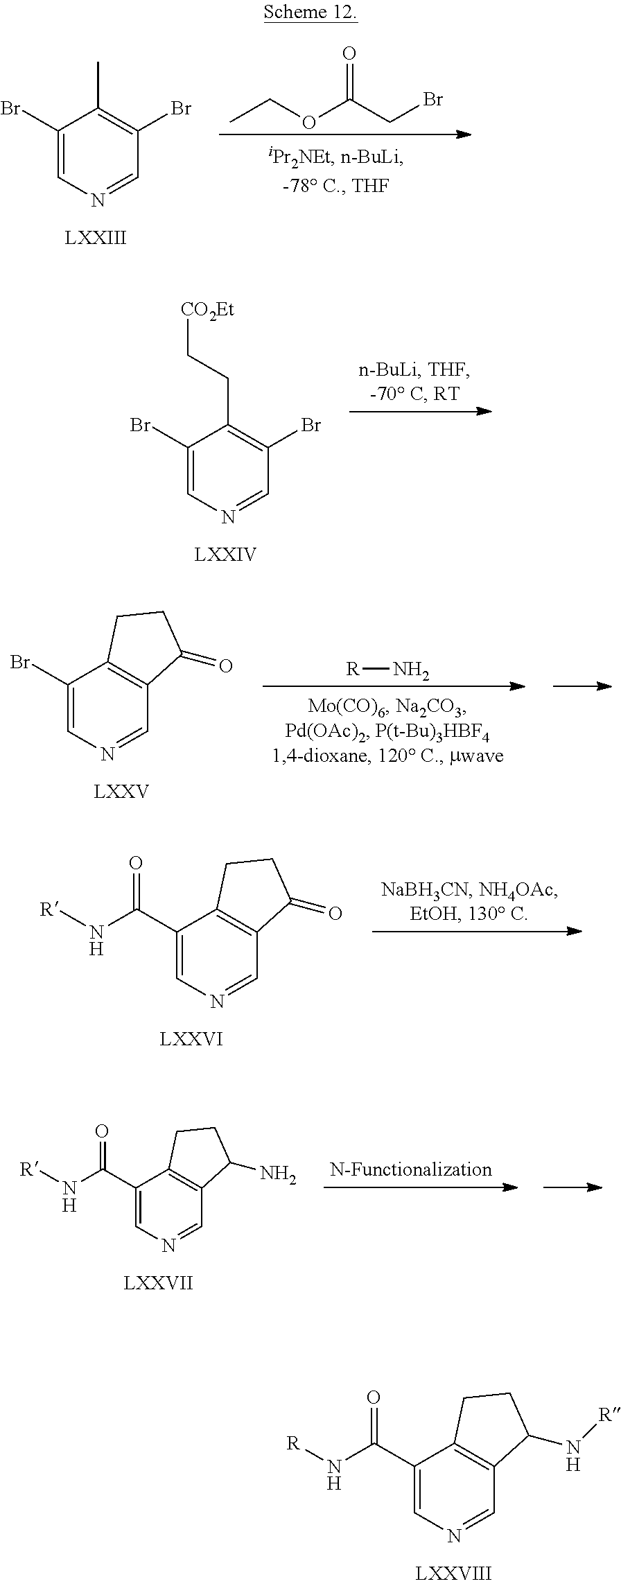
C1(Br)=CN=CC(Br)=C1C.CCOC(CBr)=O.C1(Br)=CN=CC(Br)=C1CC[CO2Et].C1(Br)=CN=CC2=C1CCC2=O.[R]N.C1(C(N[R])=O)=CN=CC2=C1CCC2N[R].C1(C(N[R])=O)=CN=CC2=C1CCC2=O.C1(C(N[R])=O)=CN=CC2=C1CCC2N
